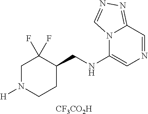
N12C(NCC3CCN([H])CC3(F)F)=CN=CC1=NN=C2.[CF3CO2H]
